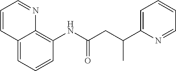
C1=CC=C2C(=C1NC(CC(C1=CC=CC=N1)C)=O)N=CC=C2
